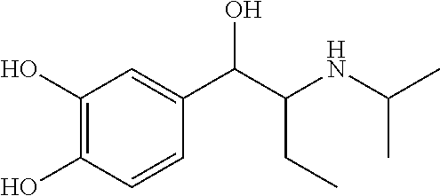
C1(O)=C(O)C=CC(C(C(NC(C)C)CC)O)=C1
